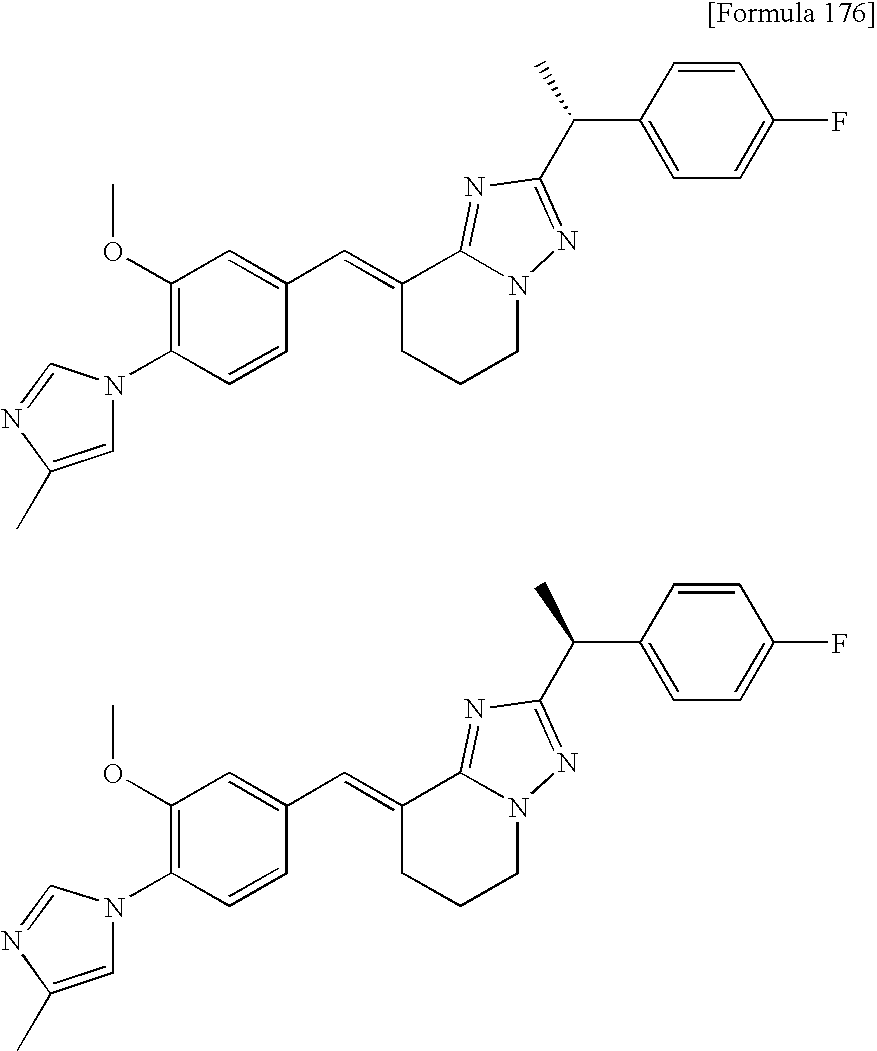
N1(C2=C(OC)C=C(C=C3CCCN4C3=NC(C(C3=CC=C(F)C=C3)C)=N4)C=C2)C=C(C)N=C1.N1(C2=C(OC)C=C(C=C3CCCN4C3=NC(C(C3=CC=C(F)C=C3)C)=N4)C=C2)C=C(C)N=C1
